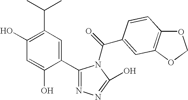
C1(O)=C(C(C)C)C=C(C2=NN=C(O)N2C(C2=CC3=C(OCO3)C=C2)=O)C(O)=C1
